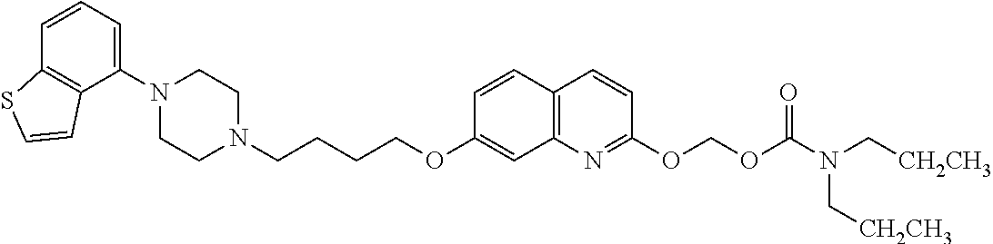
C1N(C2=CC=CC3=C2C=CS3)CCN(CCCCOC2=CC3=C(C=C2)C=CC(OCOC(=O)N(C[CH2CH3])C[CH2CH3])=N3)C1
